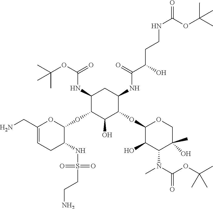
C1(NC(OC(C)(C)C)=O)C(OC2OC(CN)=CCC2NS(=O)(=O)CCN)C(O)C(OC2C(O)C(N(C(=O)OC(C)(C)C)C)C(C)(O)CO2)C(NC(C(CCNC(=O)OC(C)(C)C)O)=O)C1
